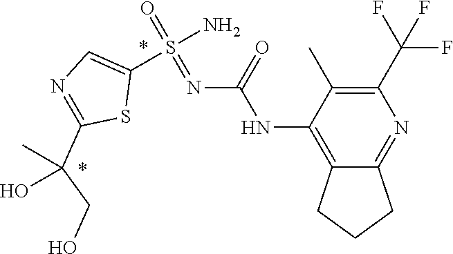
C(C1=NC=C(S(N)(=O)=NC(NC2=C3CCCC3=NC(C(F)(F)F)=C2C)=O)S1)(CO)(C)O
